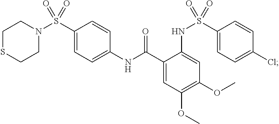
C1SCCN(S(C2=CC=C(NC(C3=CC(OC)=C(OC)C=C3NS(=O)(C3=CC=C(Cl)C=C3)=O)=O)C=C2)(=O)=O)C1
